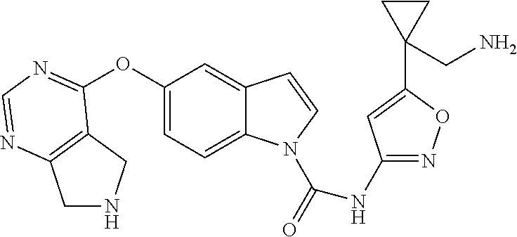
C1(OC2=NC=NC3=C2CNC3)=CC=C2C(=C1)C=CN2C(=O)NC1=NOC(C2(CN)CC2)=C1
